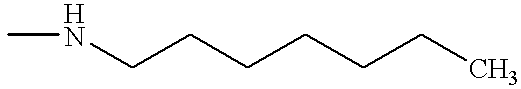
CNCCCCCCC
